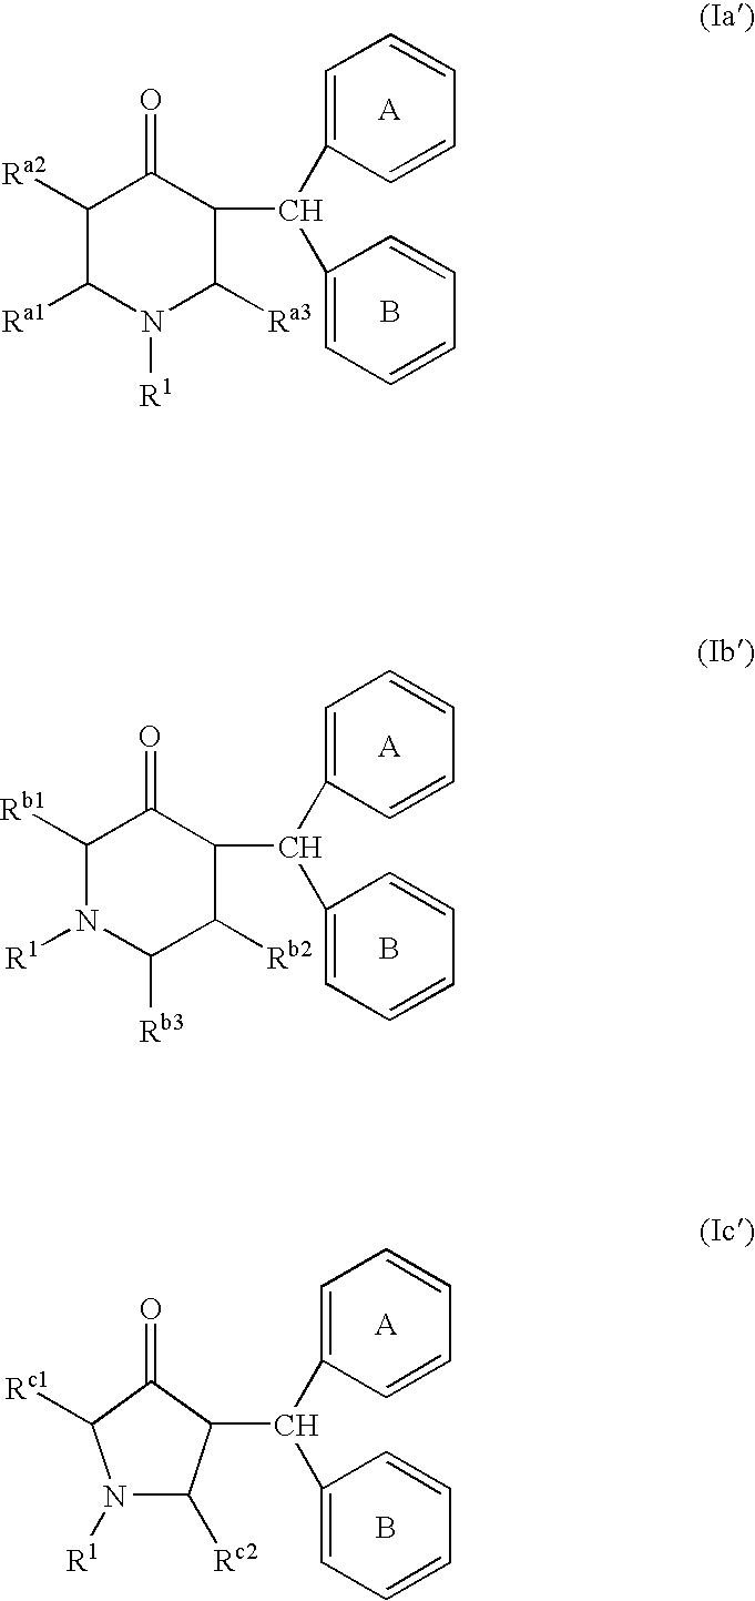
C1([Ra2])C([Ra1])N([R1])C([Ra3])C(C(C2=CC=CC=C2)C2=CC=CC=C2)C1=O.[A].B.C1([Rb1])N([R1])C([Rb3])C([Rb2])C(C(C2=CC=CC=C2)C2=CC=CC=C2)C1=O.[A].B.N1([R1])C([Rc2])C(C(C2=CC=CC=C2)C2=CC=CC=C2)C(=O)C1[Rc1].[A].B
